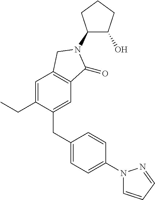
C1(CC2=CC=C(N3C=CC=N3)C=C2)=CC2=C(C=C1CC)CN(C1C(O)CCC1)C2=O
